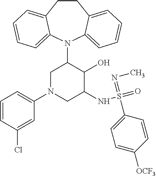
C12=CC=CC=C1N(C1CN(C3=CC=CC(Cl)=C3)CC(NS(=O)(=NC)C3=CC=C([OCF3])C=C3)C1O)C1=CC=CC=C1CC2
